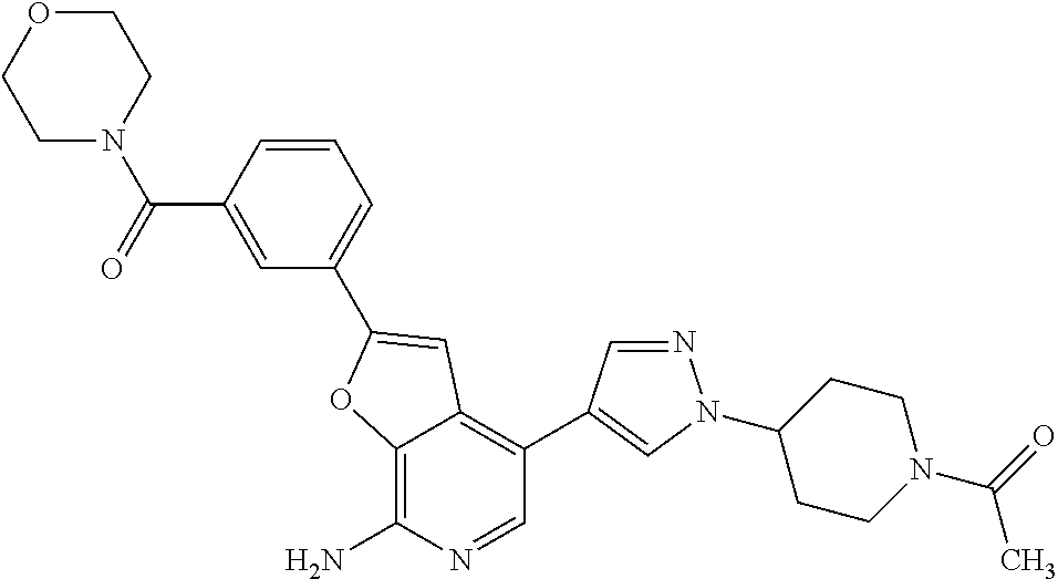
C12=C(N)N=CC(C3=CN(C4CCN(C(=O)C)CC4)N=C3)=C1C=C(C1=CC=CC(C(=O)N3CCOCC3)=C1)O2
